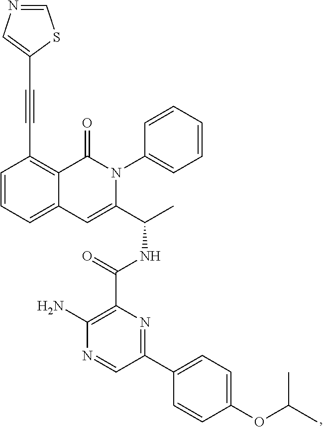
C1=CC=C2C(=C1C#CC1=CN=CS1)C(=O)N(C1=CC=CC=C1)C(C(C)NC(=O)C1=C(N)N=CC(C3=CC=C(OC(C)C)C=C3)=N1)=C2
